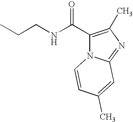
C(NCCC)(C1=C(C)N=C2N1C=CC(C)=C2)=O
